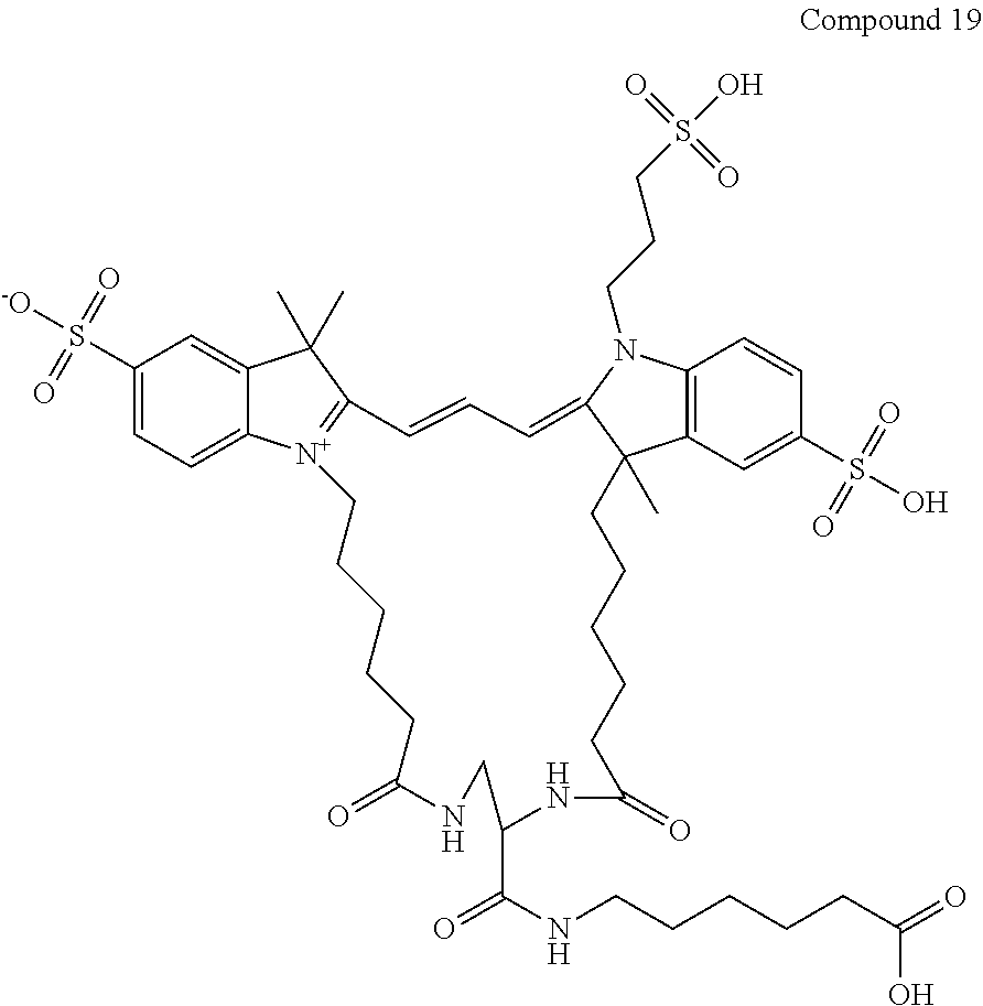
C1(S([-O])(=O)=O)=CC=C2C(=C1)C(C)(C)C1=[N+]2CCCCCC(=O)NCC(C(NCCCCCC(=O)O)=O)NC(=O)CCCCCC2(C)C3=C(N(CCCS(O)(=O)=O)C2=CC=C1)C=CC(S(O)(=O)=O)=C3
